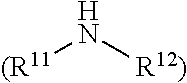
N([(R11])[R12)]
